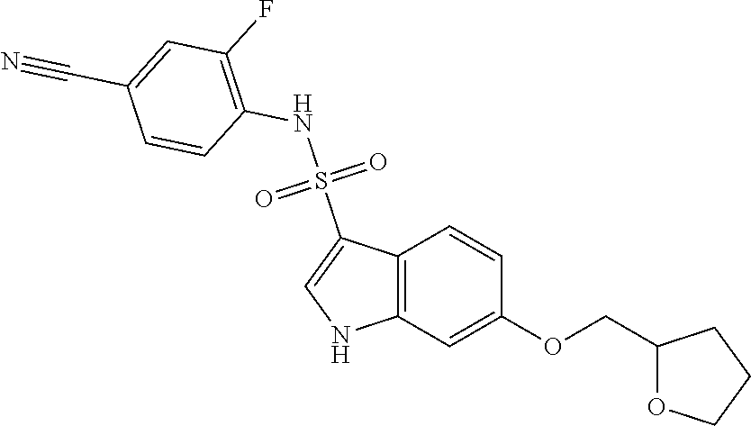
C12=C(C=C(OCC3OCCC3)C=C1)NC=C2S(NC1=C(F)C=C(C#N)C=C1)(=O)=O
